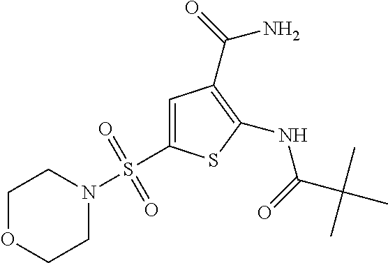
C1=C(S(N2CCOCC2)(=O)=O)SC(NC(=O)C(C)(C)C)=C1C(=O)N
